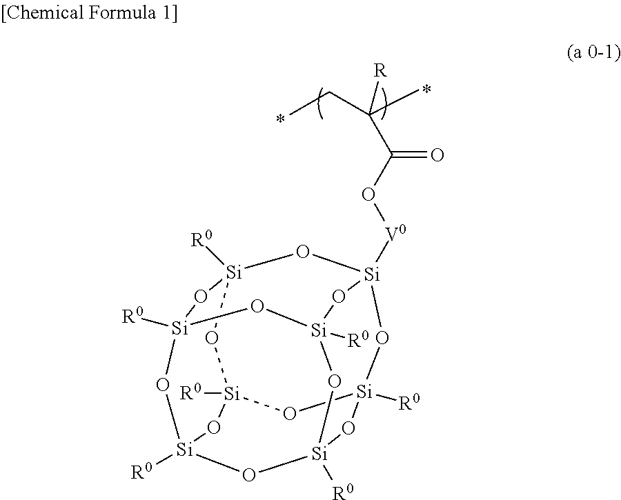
[Si]12([R0])O[Si]3([V0]OC(C(CC)(C)[R])=O)O[Si]4([R0])O[Si]([R0])(O1)O[Si]1([R0])O[Si]([R0])(O[Si]([R0])(O[Si]([R0])(O1)O2)O3)O4
